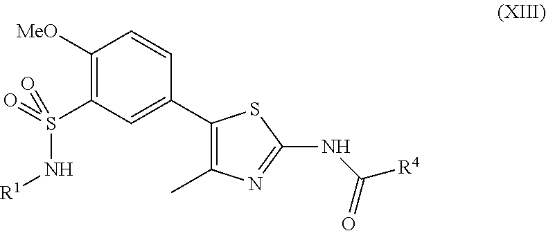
C1([MeO])=C(S(=O)(=O)N[R1])C=C(C2=C(C)N=C(NC([R4])=O)S2)C=C1
